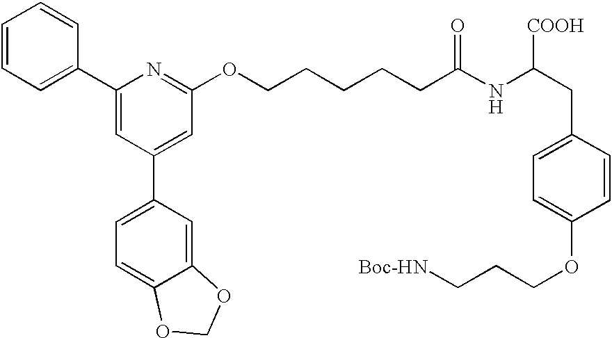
C1=CC=C(C2=CC(C3=CC=C4C(=C3)OCO4)=CC(OCCCCCC(NC(CC3=CC=C(OCCC[Boc-HN])C=C3)[COOH])=O)=N2)C=C1
